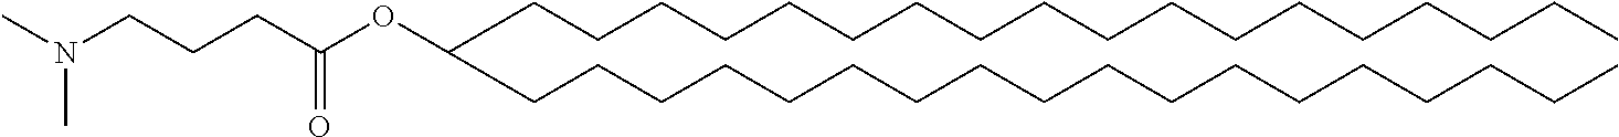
C(CCCCCCCCCCCCCCCC)CC(CCCCCCCCCCCCCCCCCC)OC(CCCN(C)C)=O
